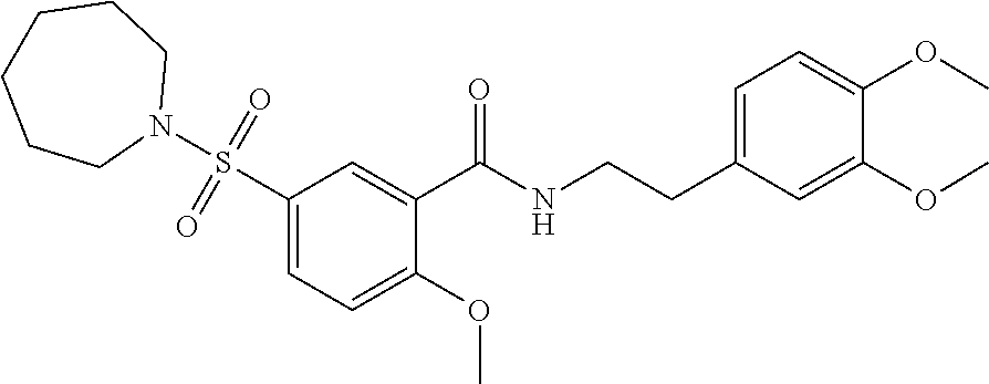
C1(S(N2CCCCCC2)(=O)=O)=CC=C(OC)C(C(NCCC2=CC=C(OC)C(OC)=C2)=O)=C1
